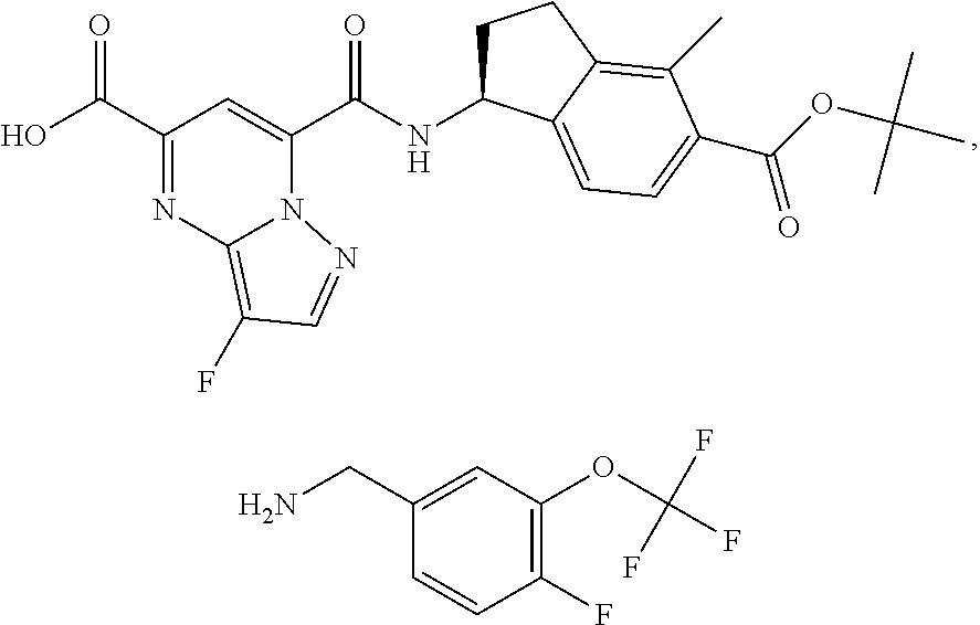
C1(C(O)=O)=NC2=C(F)C=NN2C(C(NC2CCC3=C(C)C(C(OC(C)(C)C)=O)=CC=C23)=O)=C1.C1(CN)=CC(OC(F)(F)F)=C(F)C=C1
